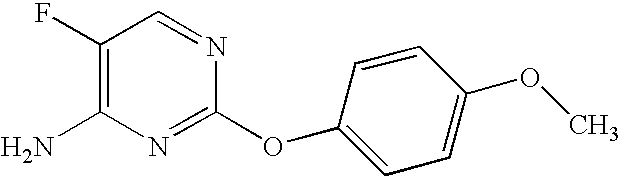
C1(F)=C(N)N=C(OC2=CC=C(OC)C=C2)N=C1
